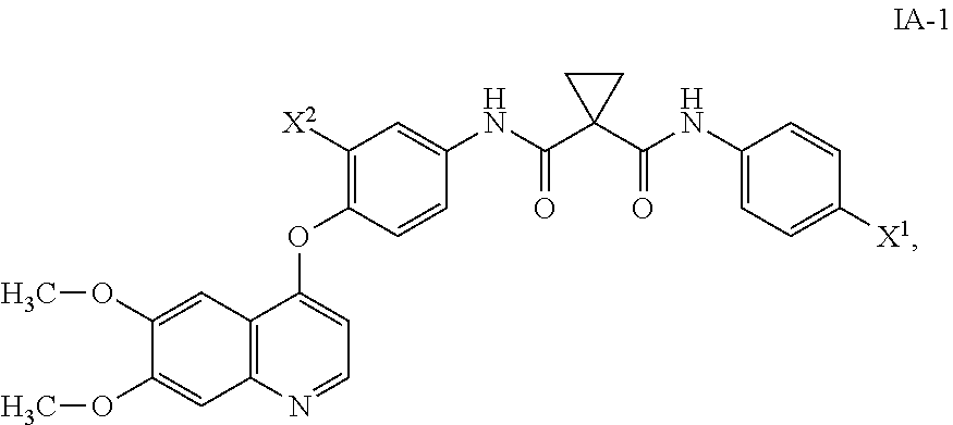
C12=C(N=CC=C1OC1=C([X2])C=C(NC(C3(C(NC4=CC=C([X1])C=C4)=O)CC3)=O)C=C1)C=C(OC)C(OC)=C2
